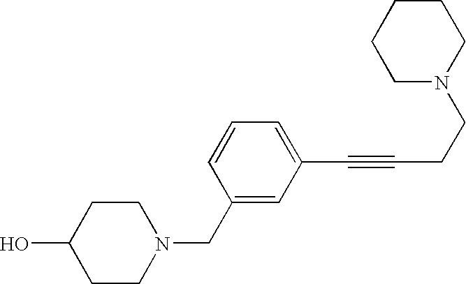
C1CN(CC2=CC(C#CCCN3CCCCC3)=CC=C2)CCC1O
